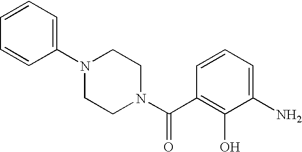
N1(C2=CC=CC=C2)CCN(C(=O)C2=C(O)C(N)=CC=C2)CC1
